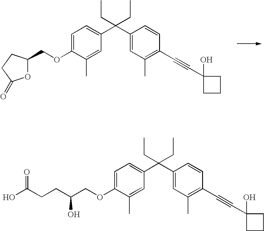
C1=C(OCC2OC(=O)CC2)C(C)=CC(C(C2=CC(C)=C(C#CC3(O)CCC3)C=C2)(CC)CC)=C1.C1=C(OCC(O)CCC(O)=O)C(C)=CC(C(C2=CC(C)=C(C#CC3(O)CCC3)C=C2)(CC)CC)=C1
